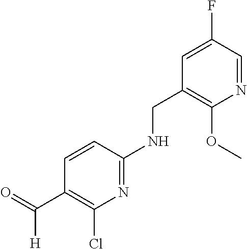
N1=C(NCC2=C(OC)N=CC(F)=C2)C=CC(C([H])=O)=C1Cl
